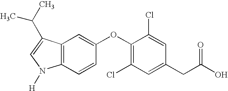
C12=C(C(C(C)C)=CN1[H])C=C(OC1=C(Cl)C=C(CC(O)=O)C=C1Cl)C=C2
